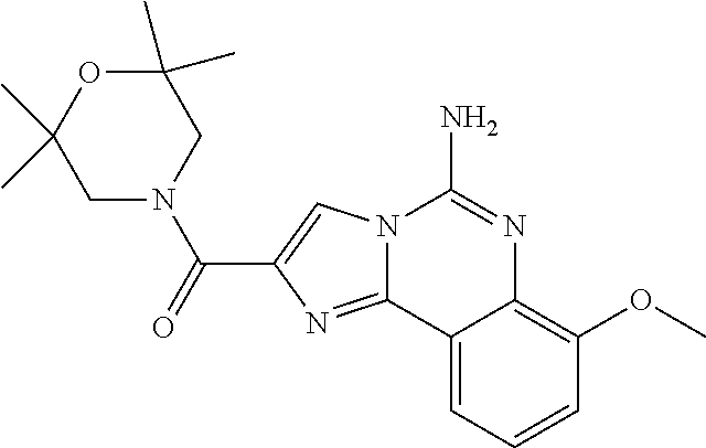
N12C(=NC(C(=O)N3CC(C)(C)OC(C)(C)C3)=C1)C1=CC=CC(OC)=C1N=C2N
